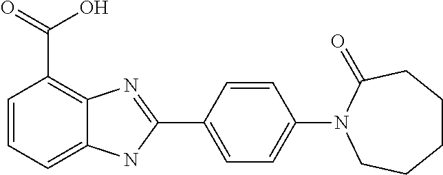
C1=CC=C2C(=C1C(=O)O)N=C(C1=CC=C(N3CCCCCC3=O)C=C1)N2
